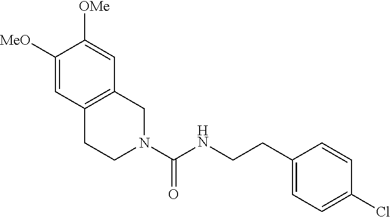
C1(CCNC(N2CC3=C(CC2)C=C([MeO])C([OMe])=C3)=O)=CC=C(Cl)C=C1
